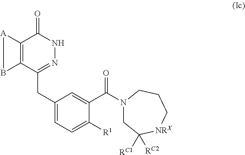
C12=C(C(CC3=CC=C([R1])C(C(N4CC([RC1])([RC2])[NRX]CCC4)=O)=C3)=NNC1=O)B[A]2
